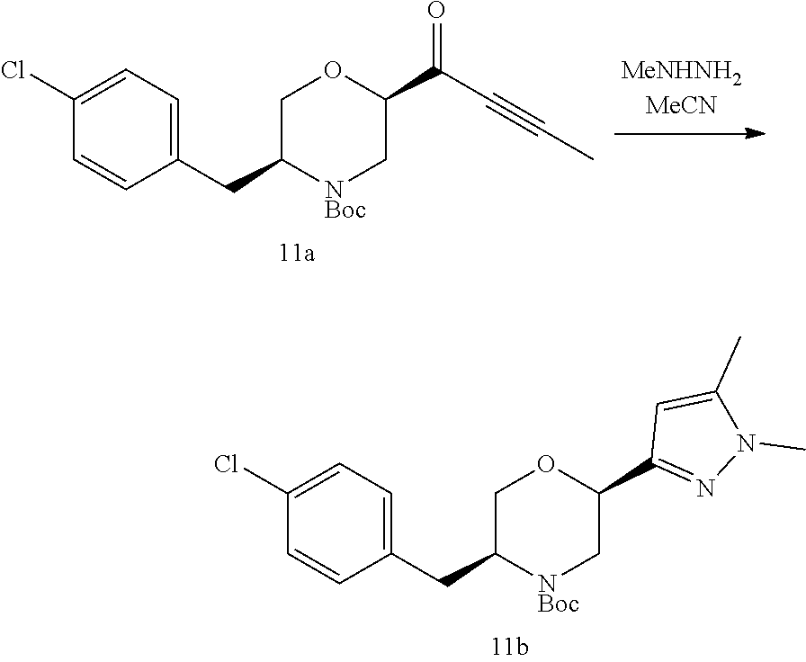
C1(Cl)=CC=C(CC2[NBoc]CC(C3=NN(C)C(C)=C3)OC2)C=C1.C1(Cl)=CC=C(CC2[NBoc]CC(C(C#CC)=O)OC2)C=C1
